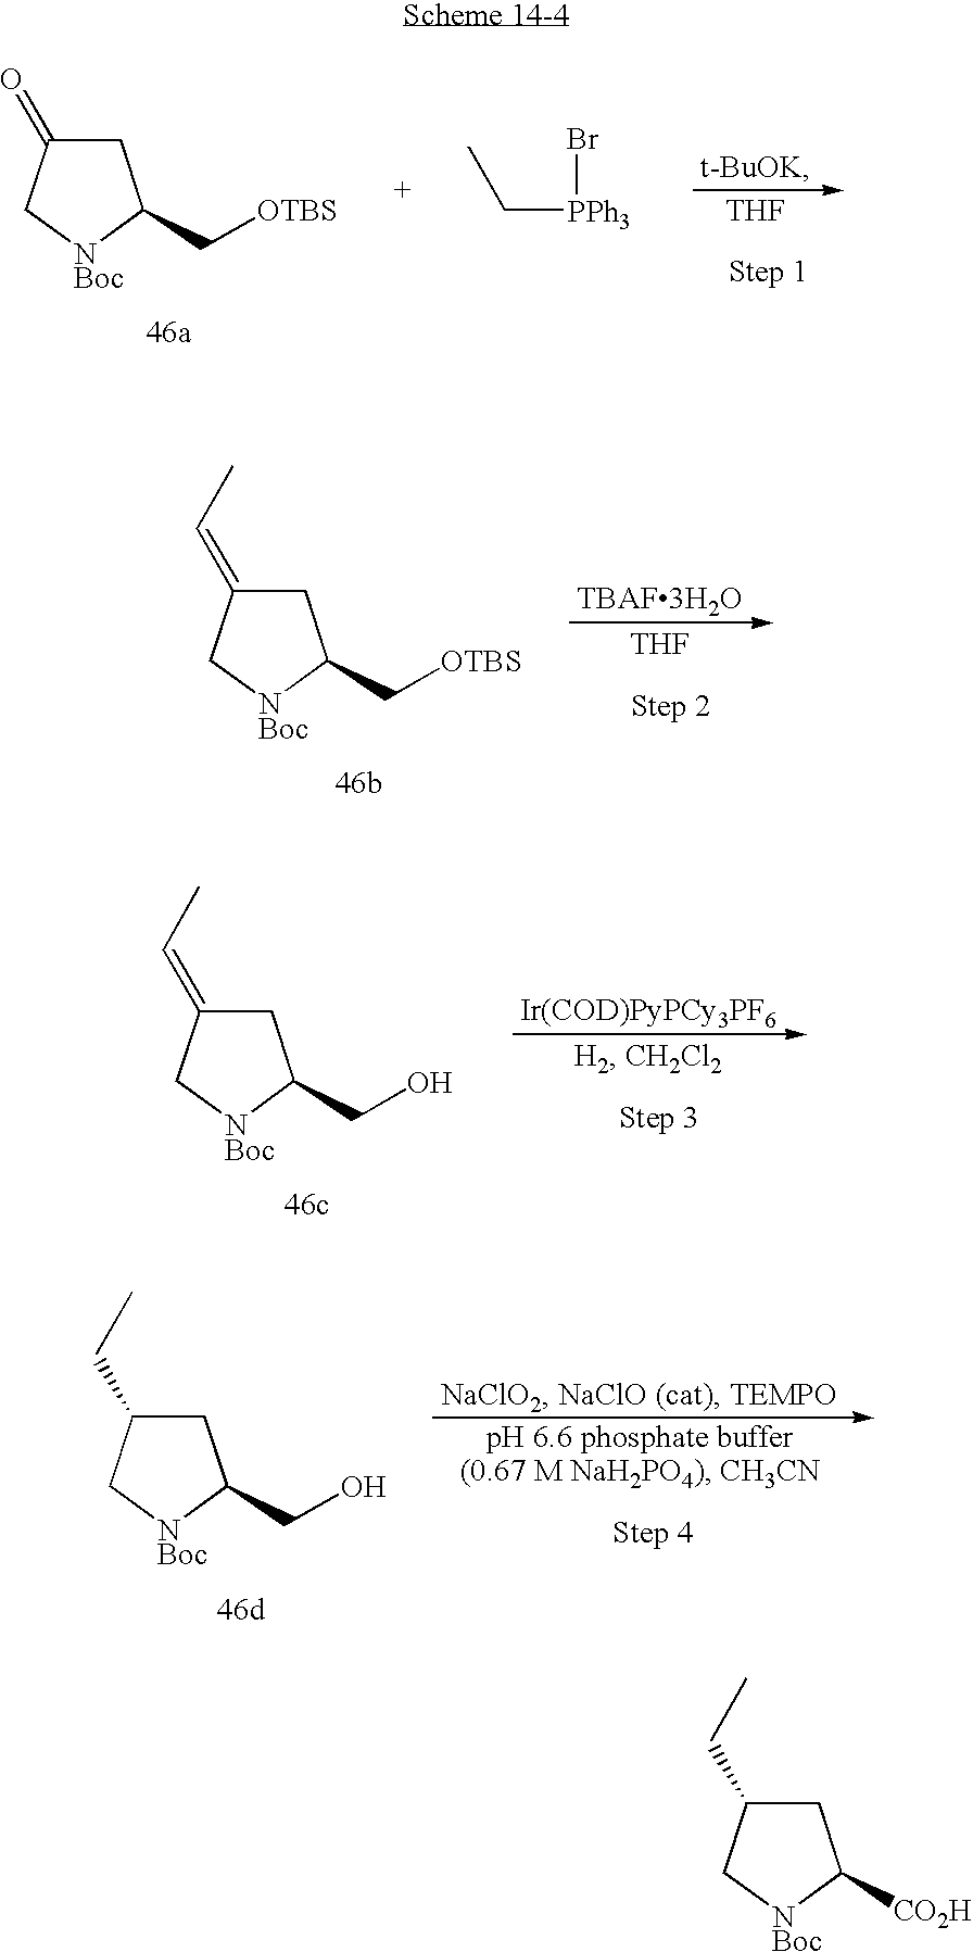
C1C(CC)C[NBoc]C1[CO2H].[THF].C1C(=O)C[NBoc]C1C[OTBS].CC[PPh3]Br.[THF].C1C(=CC)C[NBoc]C1C[OTBS].C1C(=CC)C[NBoc]C1CO.C1C(CC)C[NBoc]C1CO
